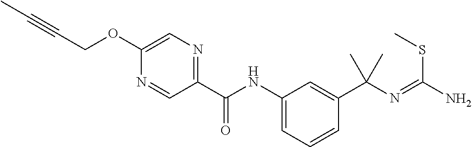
C(COC1=CN=C(C(NC2=CC=CC(C(N=C(N)SC)(C)C)=C2)=O)C=N1)#CC
